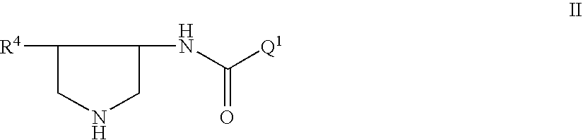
C1([R4])CNCC1NC([Q1])=O
